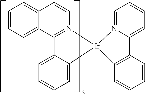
C1=CC=C2C(=C1)C=CN1=C2C2=CC=CC=C2[Ir]12N1=CC=CC=C1C1=C2C=CC=C1
